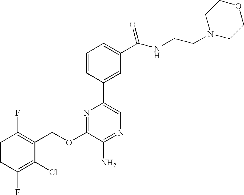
C1=CC(F)=C(C(OC2=NC(C3=CC(C(=O)NCCN4CCOCC4)=CC=C3)=CN=C2N)C)C(Cl)=C1F
